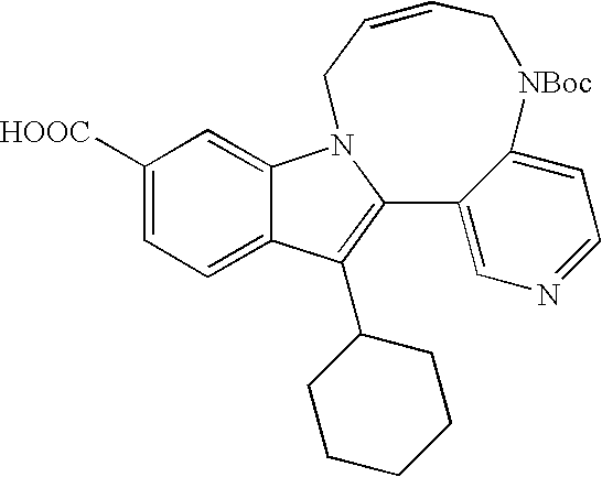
C12=CC=C([HOOC])C=C1N1C(=C2C2CCCCC2)C2=CN=CC=C2[NBoc]CC=CC1
